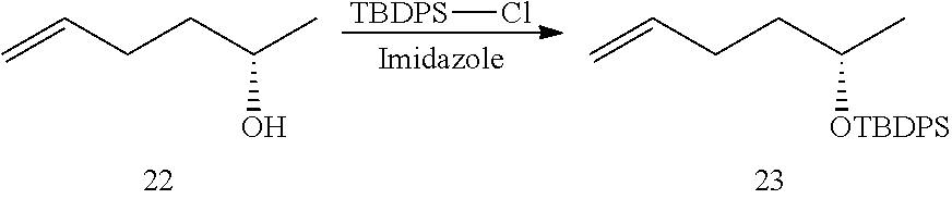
C=CCCC(C)O.[TBDPS]Cl.C=CCCC(C)[OTBDPS]
